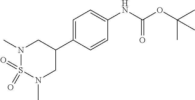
N1(C)S(=O)(=O)N(C)CC(C2=CC=C(NC(OC(C)(C)C)=O)C=C2)C1
